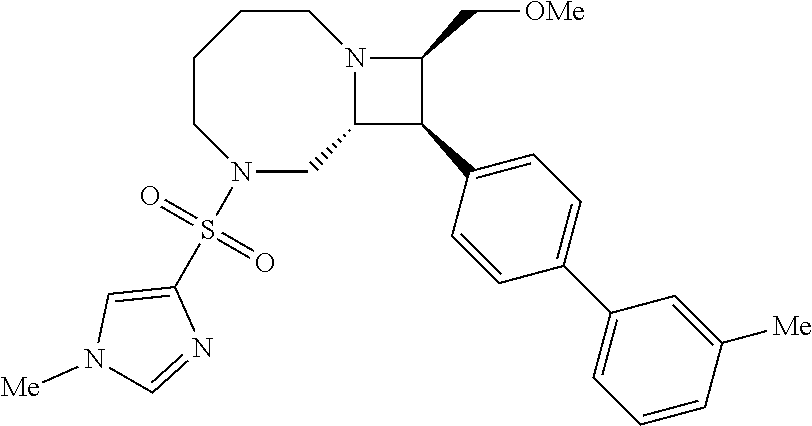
C1CCCN(S(C2=CN([Me])C=N2)(=O)=O)CC2N1C(C[OMe])C2C1=CC=C(C2=CC=CC([Me])=C2)C=C1
